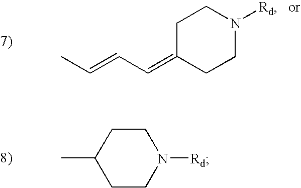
CC=CC=C1CCN([Rd])CC1.C1CN([Rd])CCC1C
